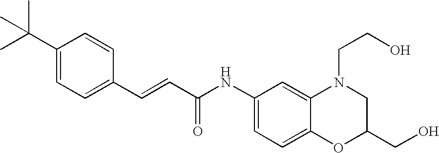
C(=CC(=O)NC1=CC=C2C(=C1)N(CCO)CC(CO)O2)C1=CC=C(C(C)(C)C)C=C1
